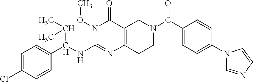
C(N1CC2=C(CC1)N=C(NC(C1=CC=C(Cl)C=C1)C(C)C)N(OC)C2=O)(=O)C1=CC=C(N2C=NC=C2)C=C1
